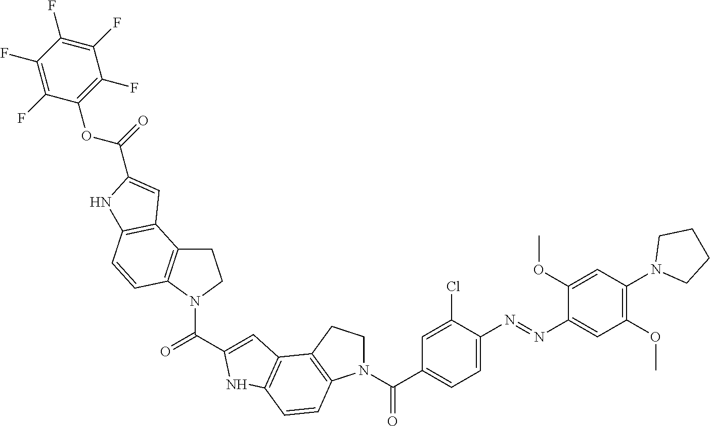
N1(C(C2=CC=C(N=NC3=CC(OC)=C(N4CCCC4)C=C3OC)C(Cl)=C2)=O)CCC2=C1C=CC1=C2C=C(C(=O)N2CCC3=C2C=CC2=C3C=C(C(=O)OC3=C(F)C(F)=C(F)C(F)=C3F)N2)N1
